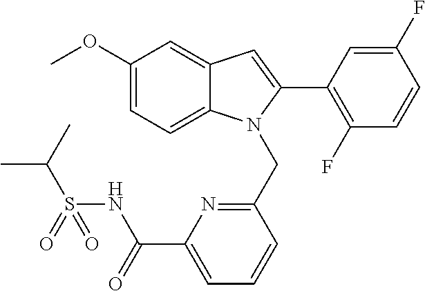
C1(OC)=CC=C2C(=C1)C=C(C1=C(F)C=CC(F)=C1)N2CC1=NC(C(NS(C(C)C)(=O)=O)=O)=CC=C1
